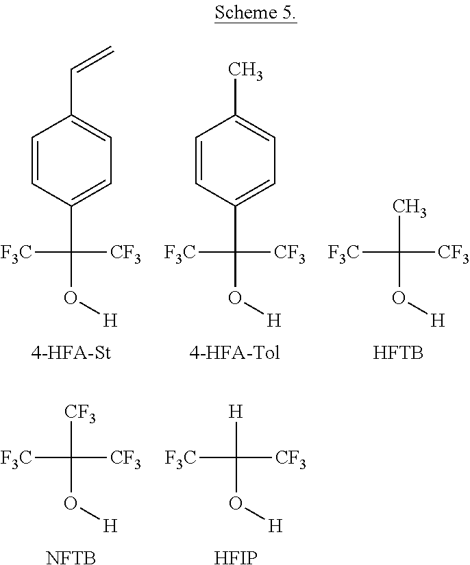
C1=CC(C(O[H])([CF3])[F3C])=CC=C1C=C.C1=CC(C(O[H])([CF3])[F3C])=CC=C1C.CC(O[H])([CF3])[F3C].[HFTB].[CF3]C(O[H])([CF3])[F3C].[NFTB].[H]C(O[H])([CF3])[F3C].[HFIP]
